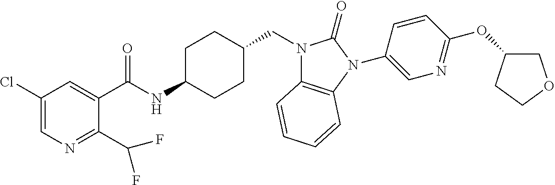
C1(Cl)=CN=C(C(F)F)C(C(NC2CCC(CN3C4=C(N(C5=CN=C(OC6COCC6)C=C5)C3=O)C=CC=C4)CC2)=O)=C1
